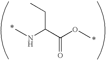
CNC(C(OC)=O)CC
